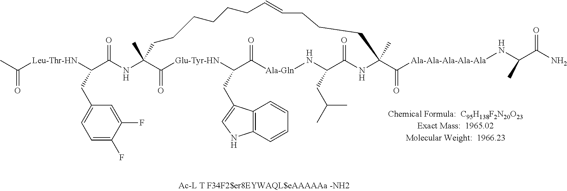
C1(C)(NC(C([Leu-Thr-HN]C(C)=O)CC2=CC=C(F)C(F)=C2)=O)C(=O)[Glu-Tyr-HN]C(CC2=CNC3=C2C=CC=C3)C(=O)[Ala-Gln]NC(CC(C)C)C(=O)NC(C(=O)[Ala-Ala-Ala-Ala-Ala]NC(C(=O)N)C)(C)CCCC=CCCCCCC1
